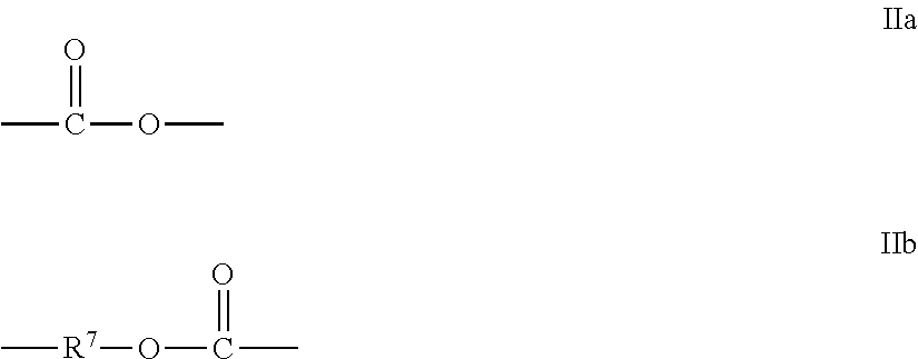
O=C(C)OC.O=C(O[R7]C)C
